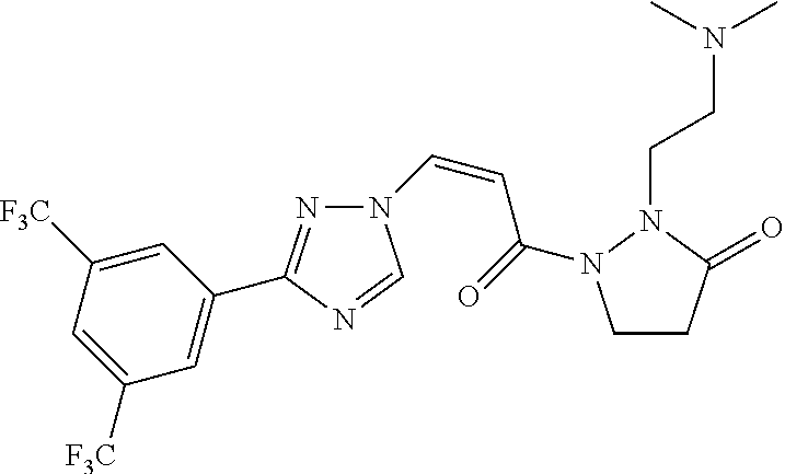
N1=C(C2=CC([F3C])=CC([F3C])=C2)N=CN1C=CC(=O)N1CCC(=O)N1CCN(C)C
